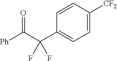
C1=CC(C(C([Ph])=O)(F)F)=CC=C1[CF2]
